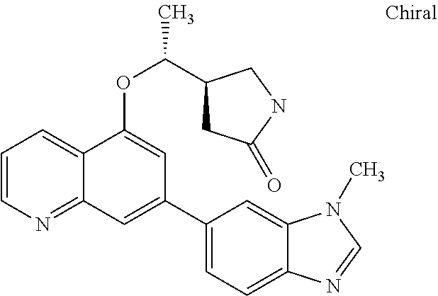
C1=CN=C2C(=C1)C(OC(C)C1CC(=O)NC1)=CC(C1=CC=C3C(=C1)N(C)C=N3)=C2
